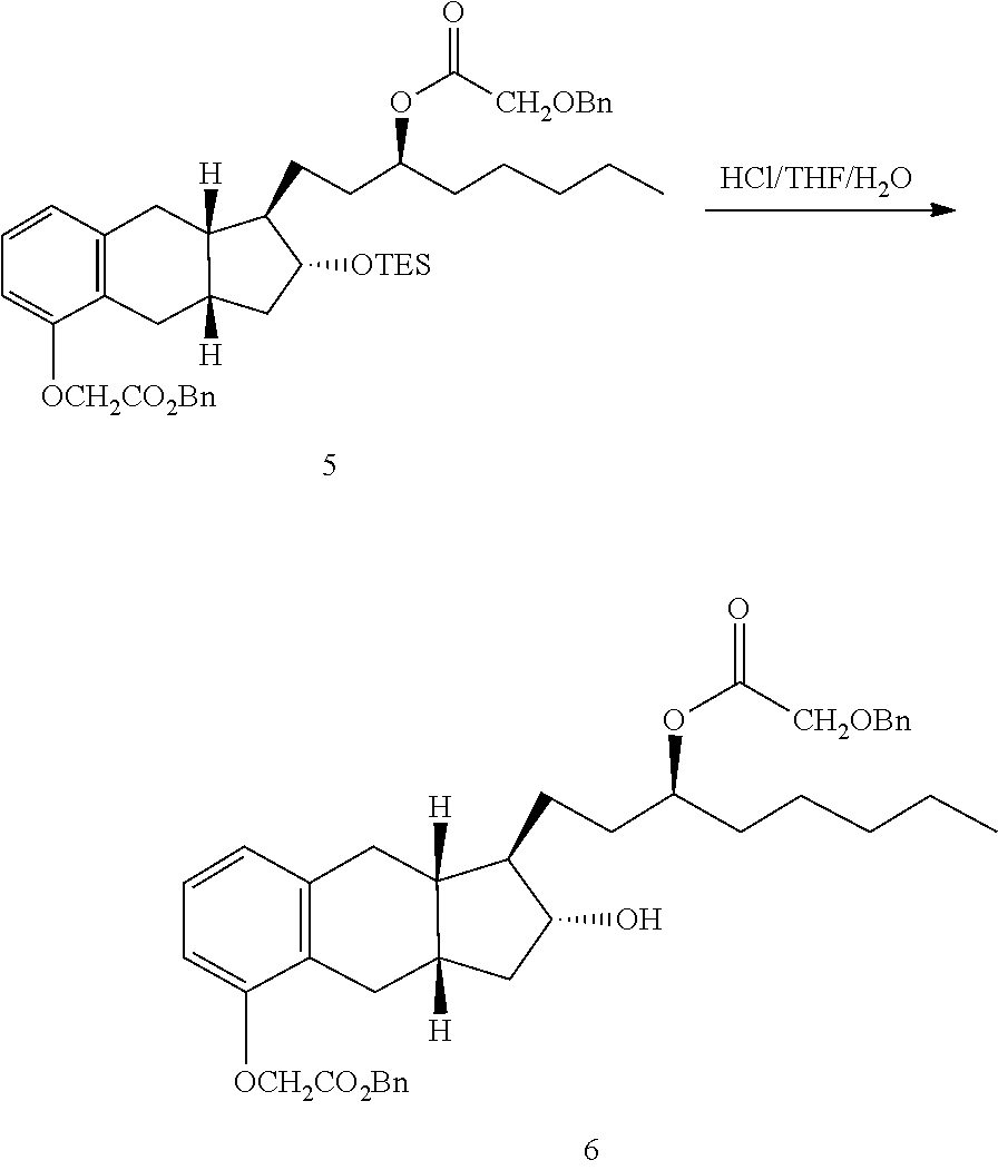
C1=CC2=C(C([OCH2CO2Bn])=C1)CC1([H])C([H])(C2)C(CCC(OC(=O)[CH2OBn])CCCCC)C([OTES])C1.C1=CC2=C(C([OCH2CO2Bn])=C1)CC1([H])C([H])(C2)C(CCC(OC(=O)[CH2OBn])CCCCC)C(O)C1
